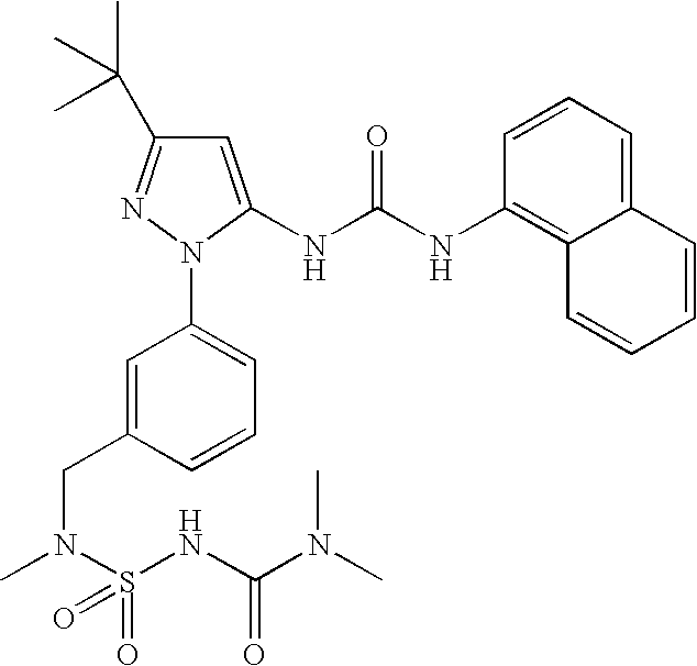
C1=C(CN(C)S(NC(=O)N(C)C)(=O)=O)C=CC=C1N1N=C(C(C)(C)C)C=C1NC(NC1=C2C(=CC=C1)C=CC=C2)=O
